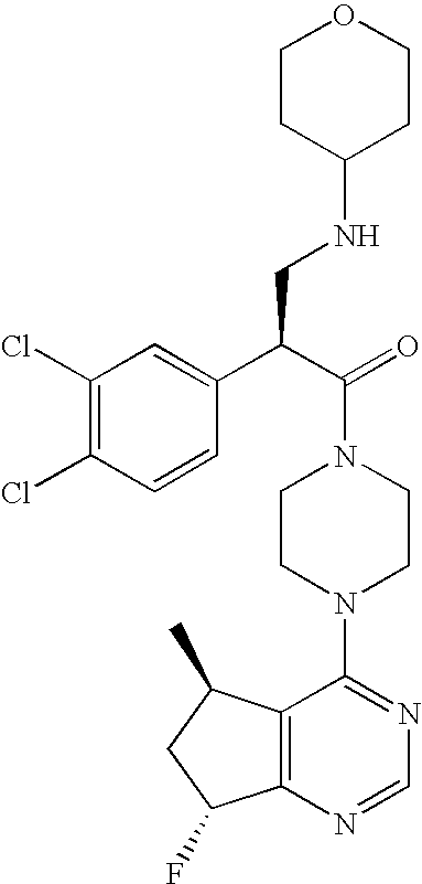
C1(C(C(=O)N2CCN(C3=NC=NC4=C3C(C)CC4F)CC2)CNC2CCOCC2)=CC(Cl)=C(Cl)C=C1
